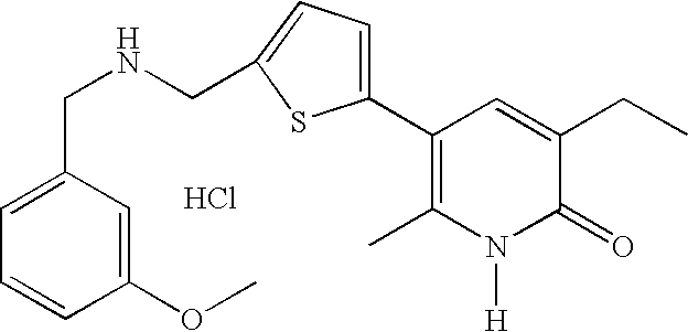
Cl.C1=C(CNCC2=CC=C(C3=C(C)N([H])C(=O)C(CC)=C3)S2)C=C(OC)C=C1
